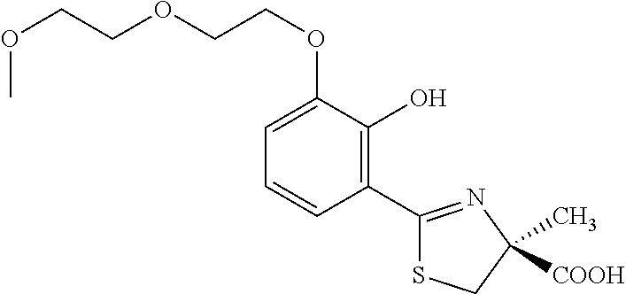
C1=C(OCCOCCOC)C(O)=C(C2=NC(C)([COOH])CS2)C=C1
